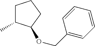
C1C(C)C(OCC2=CC=CC=C2)CC1
